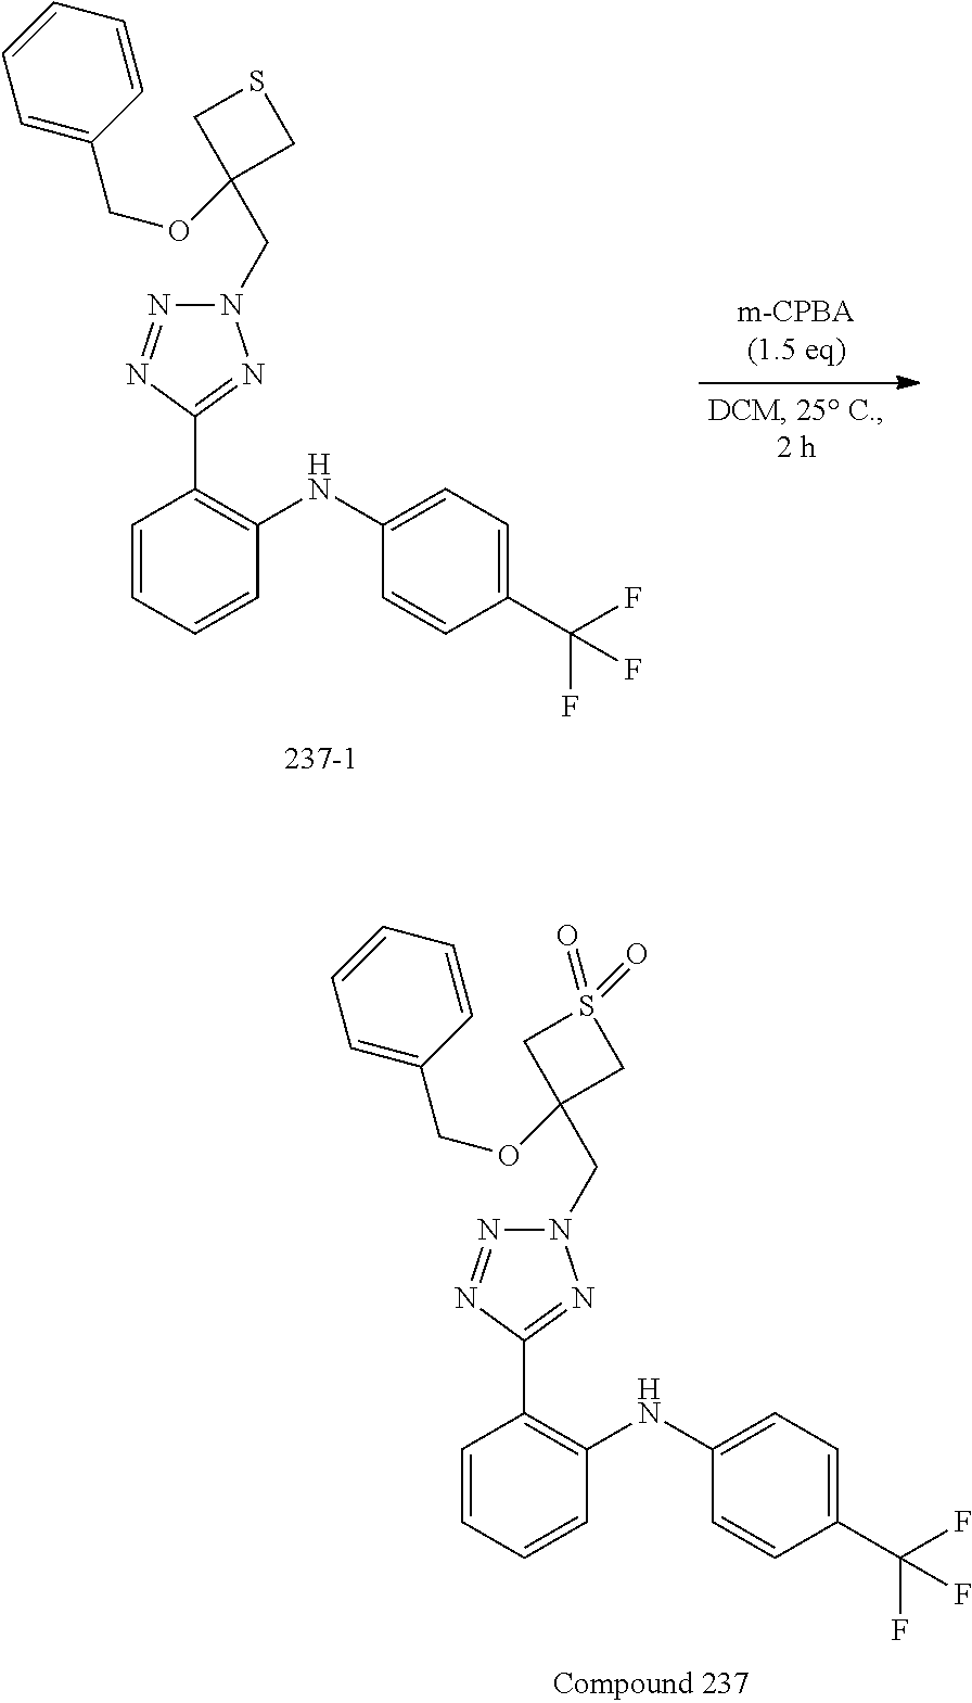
N1(CC2(OCC3=CC=CC=C3)CSC2)N=NC(C2=C(NC3=CC=C(C(F)(F)F)C=C3)C=CC=C2)=N1.N1(CC2(OCC3=CC=CC=C3)CS(=O)(=O)C2)N=NC(C2=C(NC3=CC=C(C(F)(F)F)C=C3)C=CC=C2)=N1
